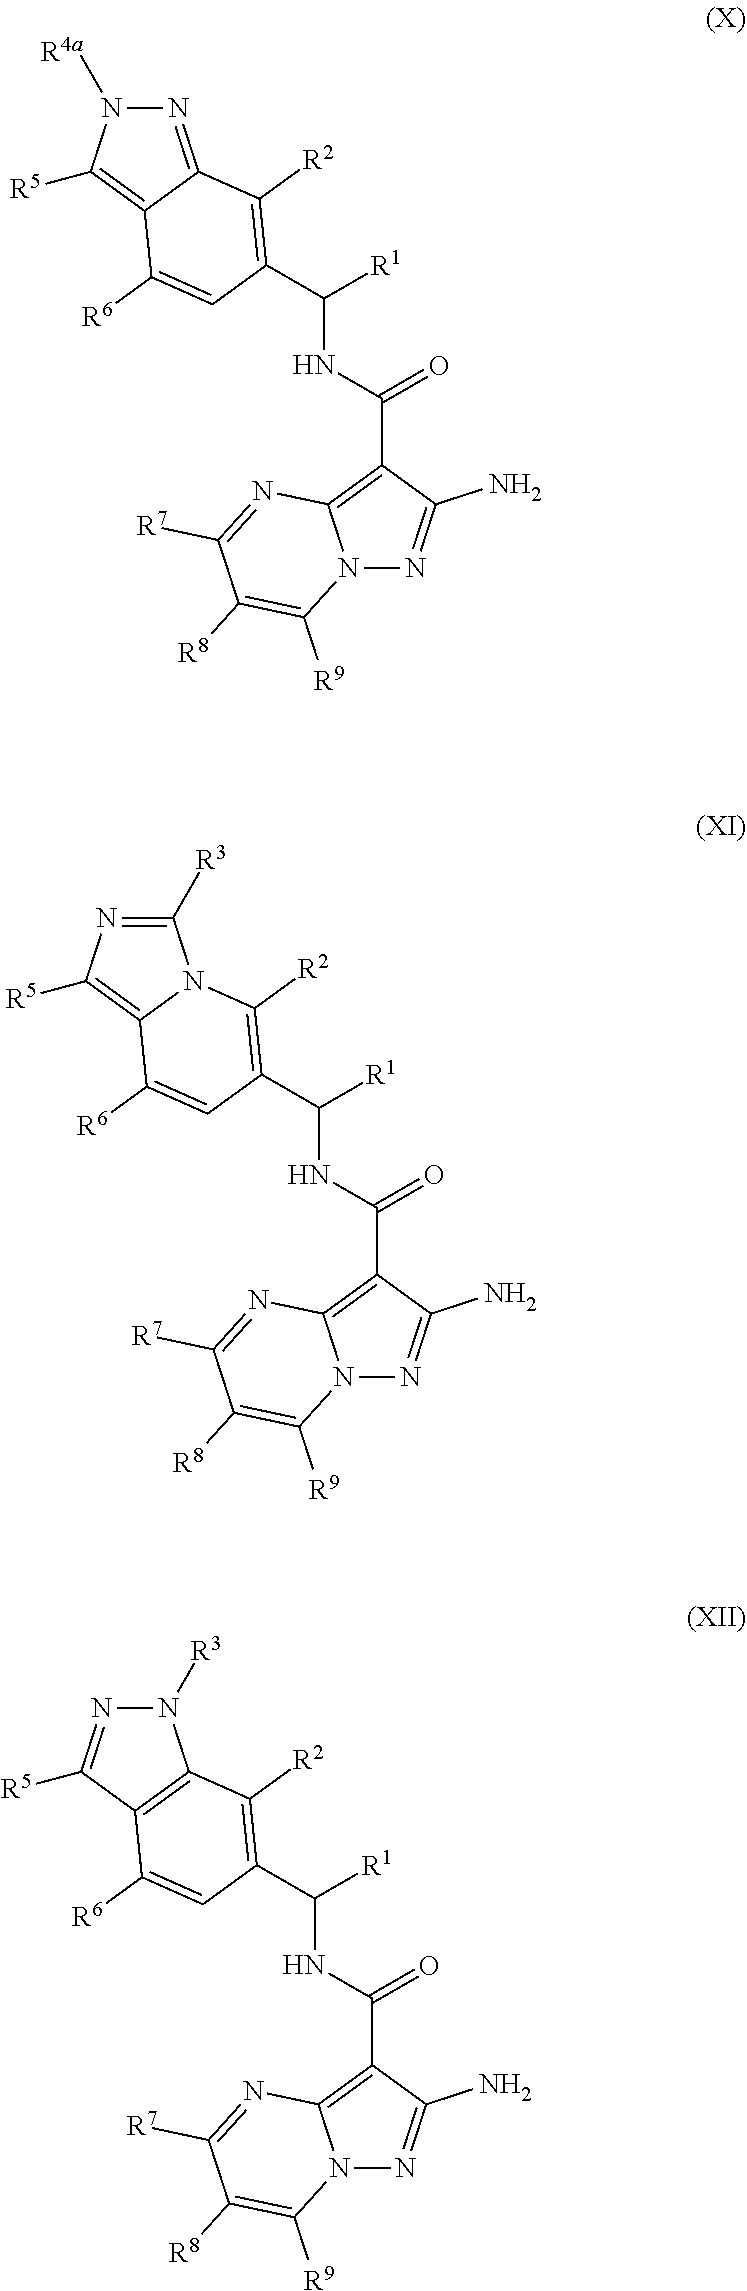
N1=C2C(=C([R5])N1[R4a])C([R6])=CC(C([R1])NC(C1=C3N(N=C1N)C([R9])=C([R8])C([R7])=N3)=O)=C2[R2].C1([R3])=NC([R5])=C2N1C([R2])=C(C([R1])NC(C1=C3N(N=C1N)C([R9])=C([R8])C([R7])=N3)=O)C=C2[R6].N1([R3])N=C([R5])C2=C1C([R2])=C(C([R1])NC(C1=C3N(N=C1N)C([R9])=C([R8])C([R7])=N3)=O)C=C2[R6]
